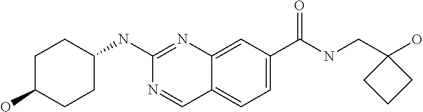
C1(O)CCC(NC2=NC3=CC(C(NCC4(O)CCC4)=O)=CC=C3C=N2)CC1
